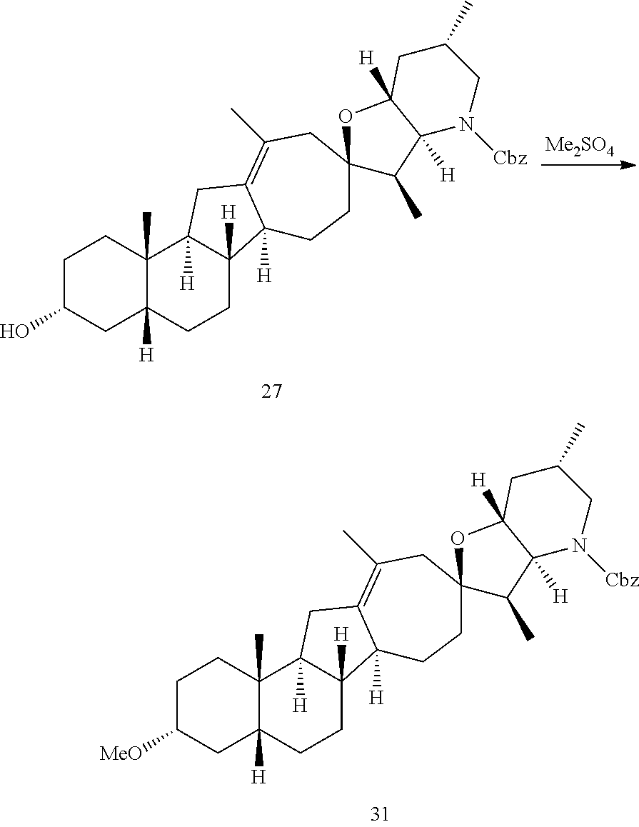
C1C(O)CC2([H])C(C)(C1)C1([H])C([H])(CC2)C2([H])C(=C(C)CC3(CC2)C(C)C2([H])C([H])(O3)CC(C)CN2[Cbz])C1.C1C([MeO])CC2([H])C(C)(C1)C1([H])C([H])(CC2)C2([H])C(=C(C)CC3(CC2)C(C)C2([H])C([H])(O3)CC(C)CN2[Cbz])C1
